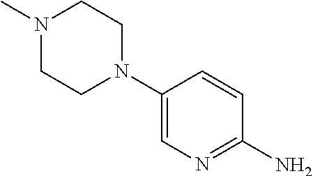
NC1=NC=C(N2CCN(C)CC2)C=C1
